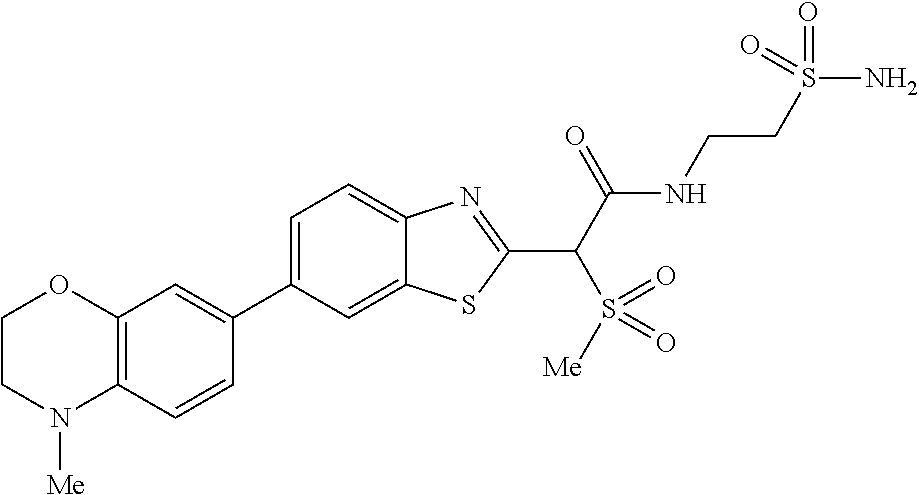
C1(C2=CC3=C(C=C2)N([Me])CCO3)=CC=C2C(=C1)SC(C(C(NCCS(N)(=O)=O)=O)S(=O)([Me])=O)=N2
